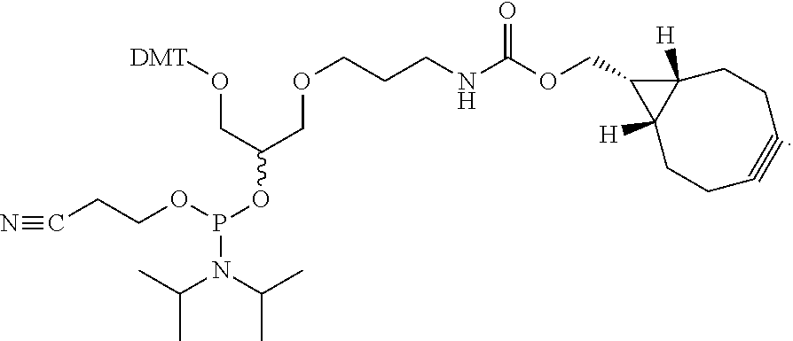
C1C2([H])C([H])(CCC#CC1)C2COC(NCCCOCC(CO[DMT])OP(N(C(C)C)C(C)C)OCCC#N)=O
